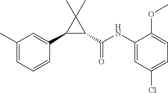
C1(C)=CC=CC(C2C(C(=O)NC3=CC(Cl)=CC=C3OC)C2(C)C)=C1
